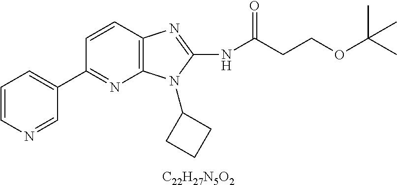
[C22H27N5O2].C1=CC2=C(N=C1C1=CC=CN=C1)N(C1CCC1)C(NC(CCOC(C)(C)C)=O)=N2
